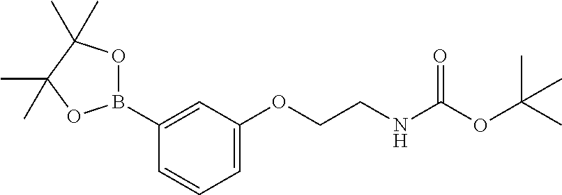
C1(B2OC(C)(C)C(C)(C)O2)=CC(OCCNC(=O)OC(C)(C)C)=CC=C1
